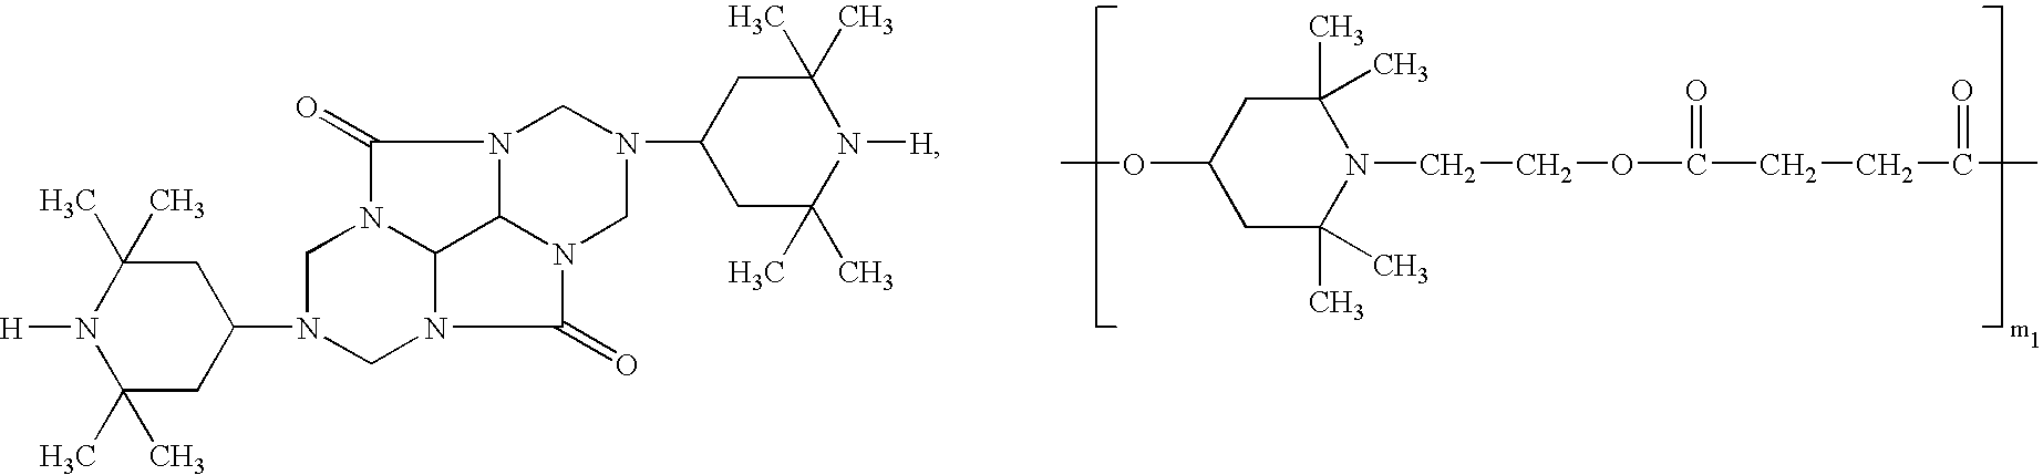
COC1CC(C)(C)N(CCOC(=O)CCC(=O)C)C(C)(C)C1.C1(C)(C)CC(N2CN3C4N(C2)C(=O)N2C4N(C3=O)CN(C3CC(C)(C)N([H])C(C)(C)C3)C2)CC(C)(C)N1[H]
